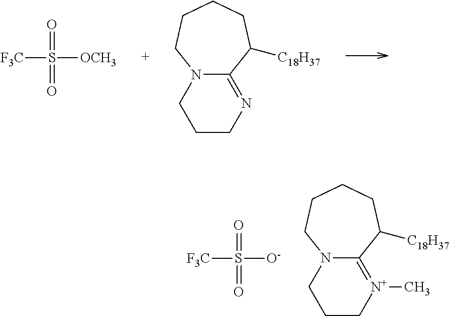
O=S([OCH3])([F3C])=O.C1CN=C2N(C1)CCCCC2[C18H37].O=S([O-])([F3C])=O.C1C[N+](C)=C2N(C1)CCCCC2[C18H37]
